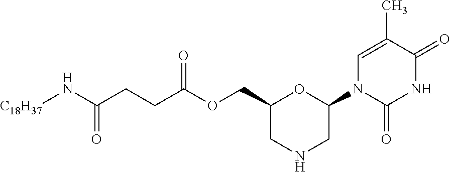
C1=C(C)C(=O)NC(=O)N1C1CNCC(COC(CCC(N[C18H37])=O)=O)O1
